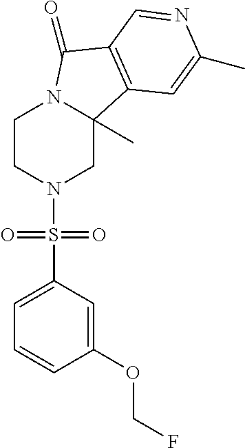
C1CN(S(C2=CC=CC(OCF)=C2)(=O)=O)CC2(C)N1C(=O)C1=C2C=C(C)N=C1
